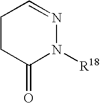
C1CC(=O)N([R18])N=C1
